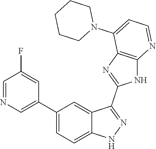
C1(C2=CC=C3C(=C2)C(C2=NC4=C(N2)N=CC=C4N2CCCCC2)=NN3)=CN=CC(F)=C1
